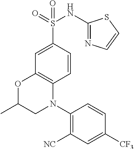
C1=CC(S(=O)(=O)NC2=NC=CS2)=CC2=C1N(C1=C([NC])C=C([CF3])C=C1)CC(C)O2
